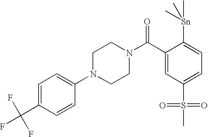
C1=C(C(F)(F)F)C=CC(N2CCN(C(C3=CC(S(=O)(=O)C)=CC=C3[Sn](C)(C)C)=O)CC2)=C1
